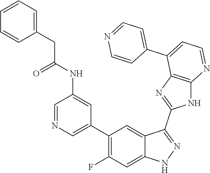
C1=NC=C(C2=C(F)C=C3C(=C2)C(C2=NC4=C(N2)N=CC=C4C2=CC=NC=C2)=NN3)C=C1NC(CC1=CC=CC=C1)=O
